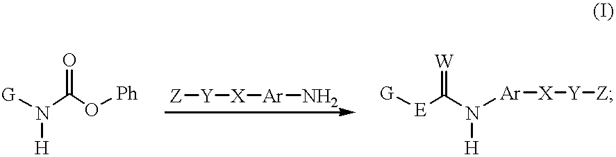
[G]N(C(O[Ph])=O)[H].[G][E]C(N([Ar][X][Y][Z])[H])=[W].[Z][Y][X][Ar]N
